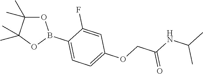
O1C(C)(C)C(C)(C)OB1C1=CC=C(OCC(NC(C)C)=O)C=C1F
